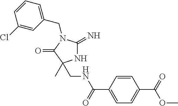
N1C(=N)N(CC2=CC=CC(Cl)=C2)C(=O)C1(C)CNC(=O)C1=CC=C(C(OC)=O)C=C1
